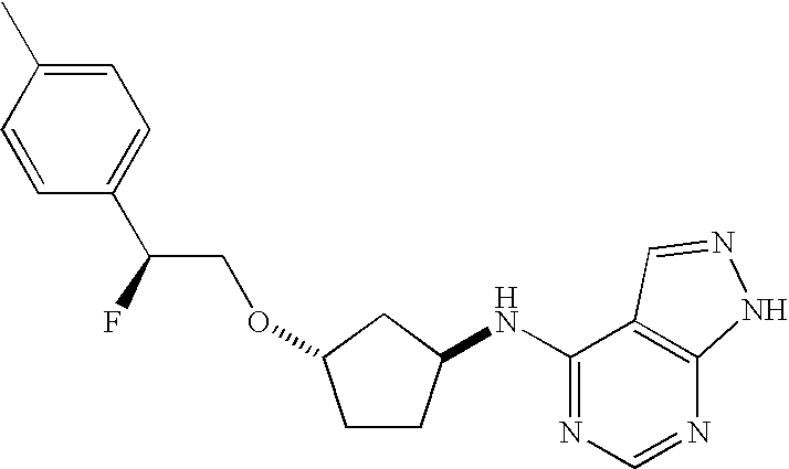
C1=C(C)C=CC(C(F)COC2CCC(NC3=NC=NC4=C3C=NN4)C2)=C1
